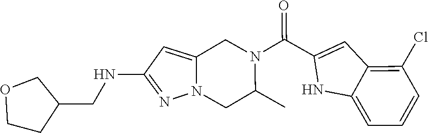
C12=CC(NCC3COCC3)=NN1CC(C)N(C(C1=CC3=C(Cl)C=CC=C3N1)=O)C2
